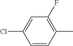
C1(C)=C(F)C=C(Cl)C=C1
